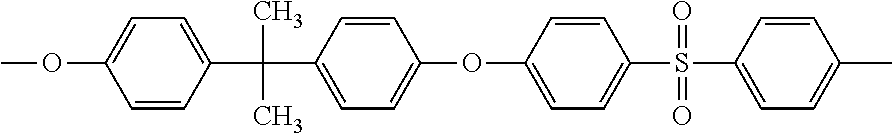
C1(C(C2=CC=C(OC)C=C2)(C)C)=CC=C(OC2=CC=C(S(C3=CC=C(C)C=C3)(=O)=O)C=C2)C=C1
